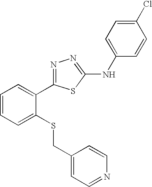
C1(CSC2=CC=CC=C2C2=NN=C(NC3=CC=C(Cl)C=C3)S2)=CC=NC=C1
